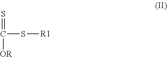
C(S[R1])(=S)[OR]
